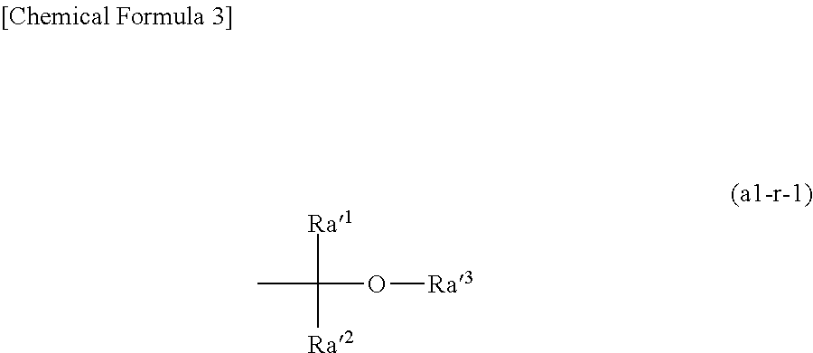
[Ra1]C(O[Ra3])(C)[Ra2]
